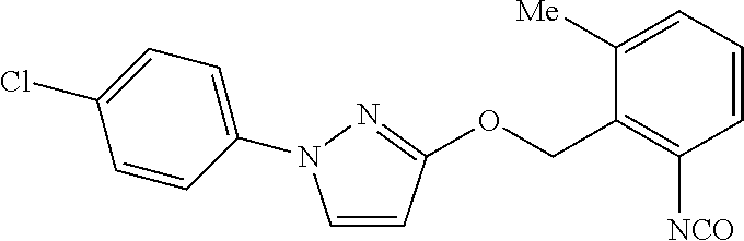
C1=CC=C([Me])C(COC2=NN(C3=CC=C(Cl)C=C3)C=C2)=C1[NCO]
